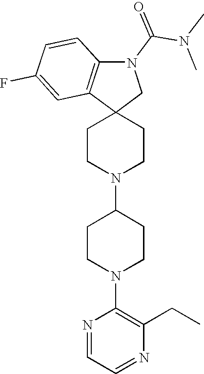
C1CN(C2CCN(C3=C(CC)N=CC=N3)CC2)CCC12CN(C(N(C)C)=O)C1=C2C=C(F)C=C1
